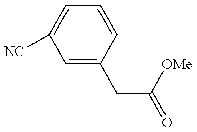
C1=C(CC(=O)[OMe])C=CC=C1[NC]
